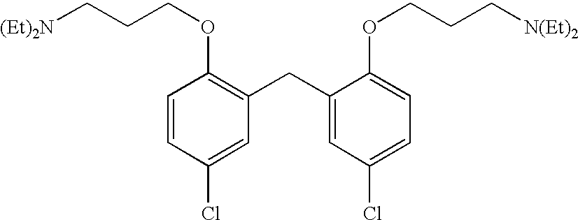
C1=CC(Cl)=CC(CC2=CC(Cl)=CC=C2OCCC[N(Et)2])=C1OCCC[(Et)2N]
